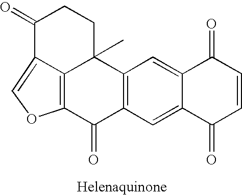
C12=C(C=C3C(=C1)C(=O)C=CC3=O)C(=O)C1=C3C2(C)CCC(=O)C3=CO1
